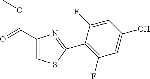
C1(O)=CC(F)=C(C2=NC(C(=O)OC)=CS2)C(F)=C1
